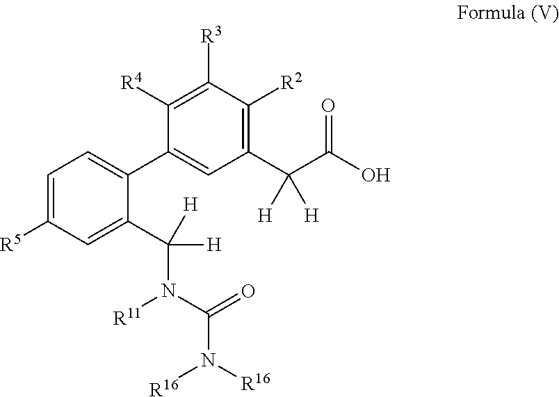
C1=C([R5])C=C(C([H])([H])N(C(=O)N([R16])[R16])[R11])C(C2=CC(C(C(O)=O)([H])[H])=C([R2])C([R3])=C2[R4])=C1
